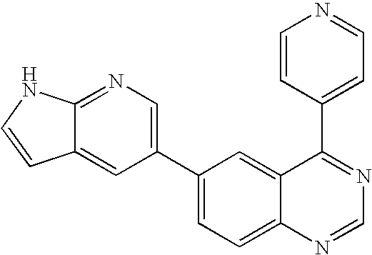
C1(C2=CN=C3C(=C2)C=CN3)=CC=C2C(=C1)C(C1=CC=NC=C1)=NC=N2
